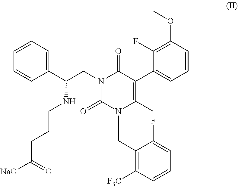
C1=CC=C(C(CN2C(=O)C(C3=CC=CC(OC)=C3F)=C(C)N(CC3=C([F3C])C=CC=C3F)C2=O)NCCCC([NaO])=O)C=C1
